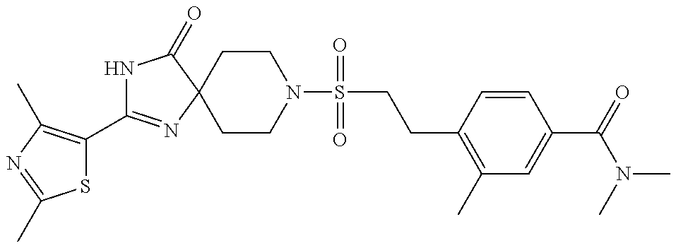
N1C(C2=C(C)N=C(C)S2)=NC2(C1=O)CCN(S(CCC1=C(C)C=C(C(N(C)C)=O)C=C1)(=O)=O)CC2
